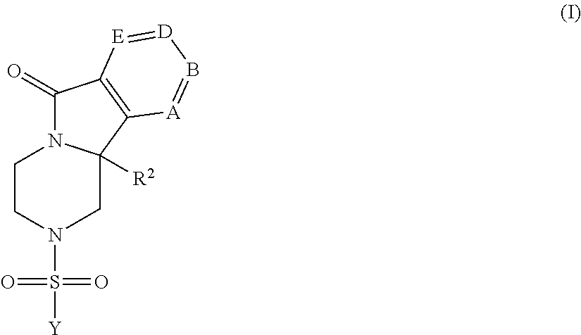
C1(=O)N2C([R2])(C3=C1[E]=[D]B=[A]3)CN(S([Y])(=O)=O)CC2
